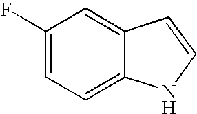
C1(F)=CC=C2C(=C1)C=CN2
